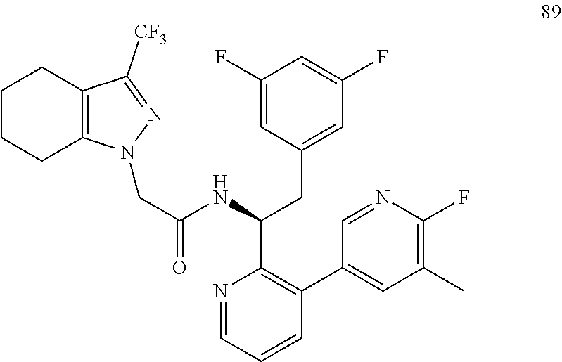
N1=CC=CC(C2=CC(C)=C(F)N=C2)=C1C(NC(CN1C2=C(CCCC2)C([CF3])=N1)=O)CC1=CC(F)=CC(F)=C1
